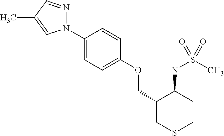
N1(C2=CC=C(OCC3CSCCC3NS(C)(=O)=O)C=C2)N=CC(C)=C1
